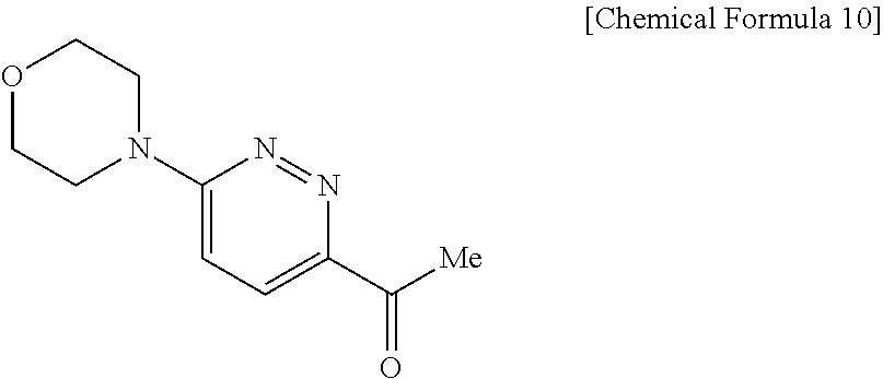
C1(N2CCOCC2)=CC=C(C([Me])=O)N=N1
